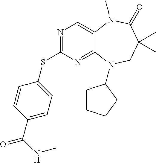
N1=C(SC2=CC=C(C(NC)=O)C=C2)N=C2C(=C1)N(C)C(=O)C(C)(C)CN2C1CCCC1
